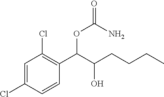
C1=C(Cl)C=CC(C(C(CCCC)O)OC(N)=O)=C1Cl
